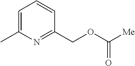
C1=C(C)N=C(COC([Me])=O)C=C1
